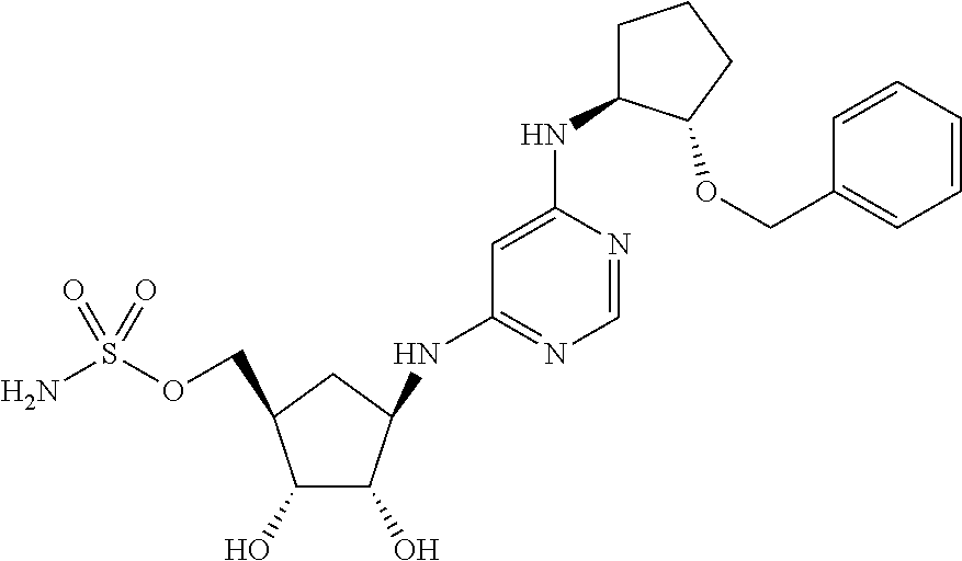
O(S(N)(=O)=O)CC1C(O)C(O)C(NC2=NC=NC(NC3CCCC3OCC3=CC=CC=C3)=C2)C1
